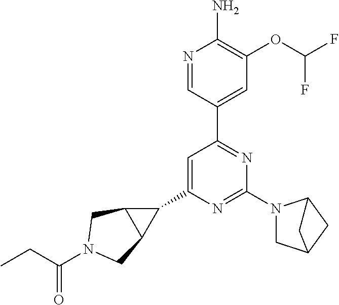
N1=CC(C2=NC(N3CC4CC3C4)=NC(C3C4C3CN(C(CC)=O)C4)=C2)=CC(OC(F)F)=C1N
